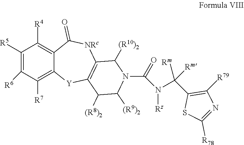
C12=C([R4])C([R5])=C([R6])C([R7])=C1[Y]C1=C([NRc]C2=O)C([(R10)2])N(C(=O)N([Rz])C(C2=C([R79])N=C([R78])S2)([Rm])[Rm])C([(R9)2])C1[(R8)2]
